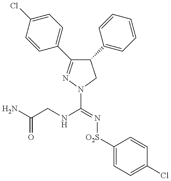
C1(C2=CC=CC=C2)C(C2=CC=C(Cl)C=C2)=NN(C(=N[O2S]C2=CC=C(Cl)C=C2)NCC(=O)N)C1
